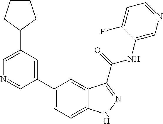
C1(C2CCCC2)=CN=CC(C2=CC=C3C(=C2)C(C(NC2=CN=CC=C2F)=O)=NN3)=C1
